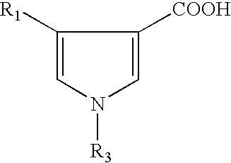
C1([R1])=CN([R3])C=C1[COOH]
